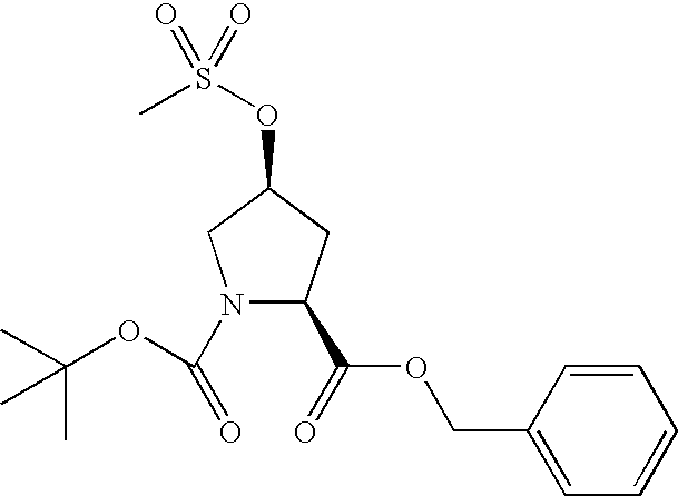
N1(C(=O)OC(C)(C)C)C(C(OCC2=CC=CC=C2)=O)CC(OS(C)(=O)=O)C1
